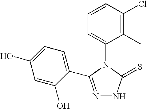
N1=C(C2=CC=C(O)C=C2O)N(C2=CC=CC(Cl)=C2C)C(=S)N1
